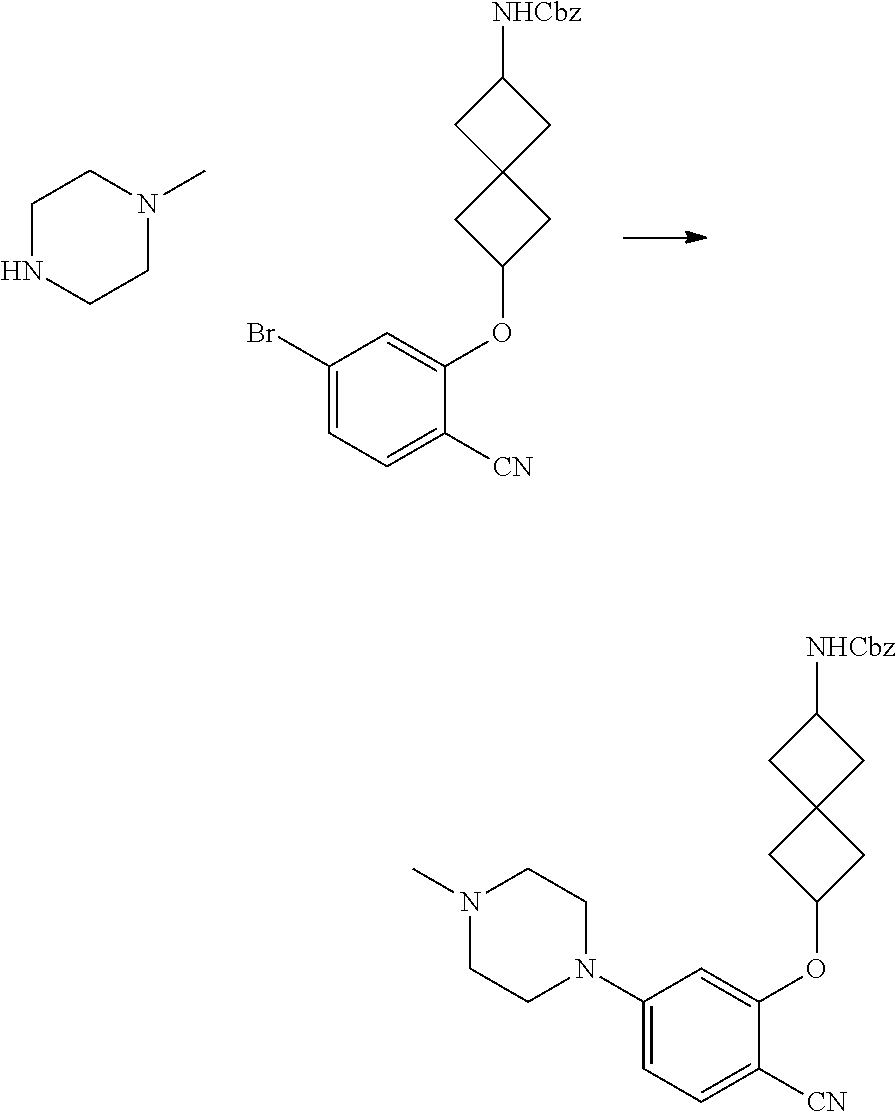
C1(Br)=CC=C([CN])C(OC2CC3(C2)CC([NHCbz])C3)=C1.N1CCN(C)CC1.C1(N2CCN(C)CC2)=CC=C([CN])C(OC2CC3(C2)CC([NHCbz])C3)=C1
